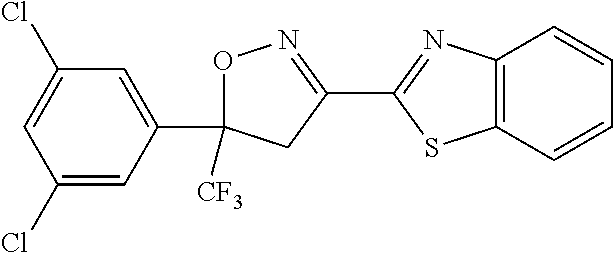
O1C([CF3])(C2=CC(Cl)=CC(Cl)=C2)CC(C2=NC3=C(S2)C=CC=C3)=N1
